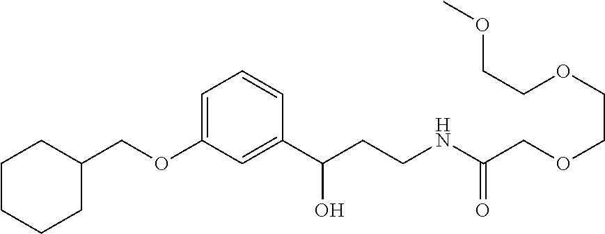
C1=C(OCC2CCCCC2)C=C(C(CCNC(COCCOCCOC)=O)O)C=C1
